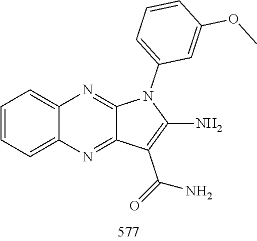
C12=NC3=CC=CC=C3N=C1N(C1=CC=CC(OC)=C1)C(N)=C2C(N)=O
